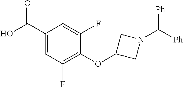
C1(C(O)=O)=CC(F)=C(OC2CN(C([Ph])[Ph])C2)C(F)=C1
